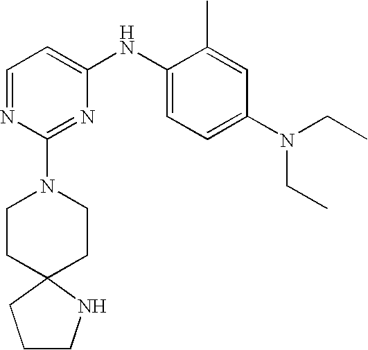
C1=NC(N2CCC3(CC2)CCCN3)=NC(NC2=CC=C(N(CC)CC)C=C2C)=C1
